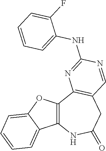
C12=C(OC3=CC=CC=C13)C1=C(CC(=O)N2)C=NC(NC2=CC=CC=C2F)=N1
